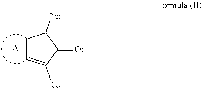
C1C=C([R21])C(=O)C1[R20].[A]
